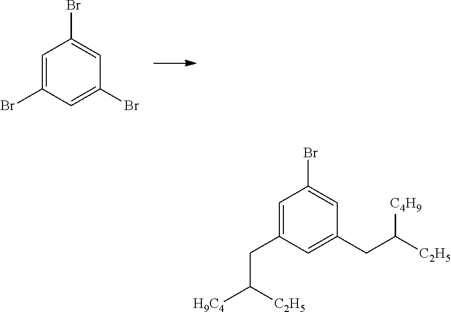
C1=C(Br)C=C(Br)C=C1Br.C1=C(CC([H9C4])[C2H5])C=C(CC([C2H5])[C4H9])C=C1Br
